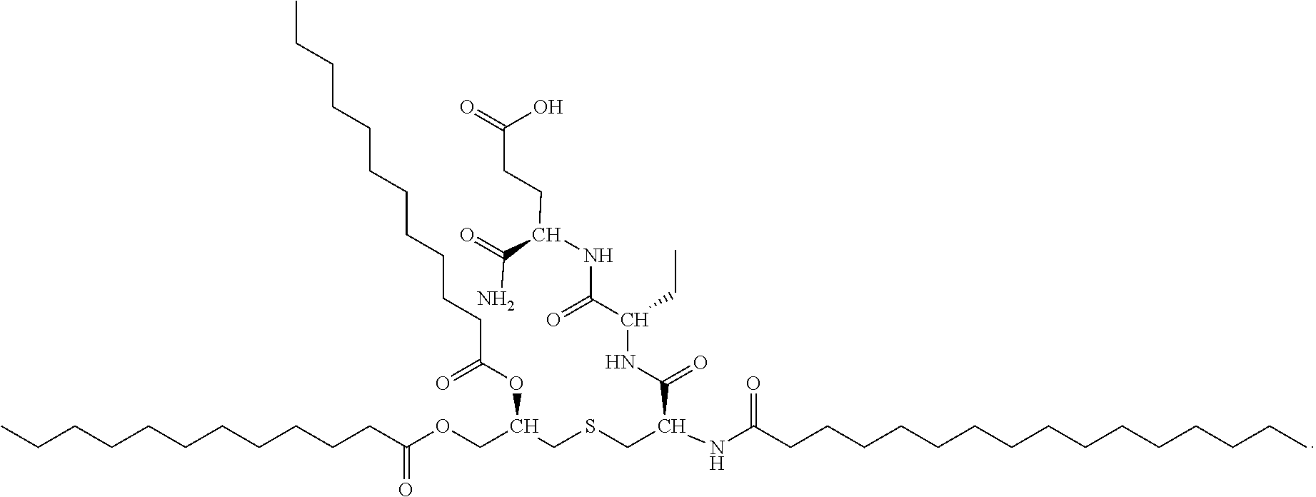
CCCCCCCCCCCC(OCC(CSCC(NC(CCCCCCCCCCCCCCC)=O)C(NC(C(=O)NC(CCC(=O)O)C(=O)N)CC)=O)OC(CCCCCCCCCCC)=O)=O
